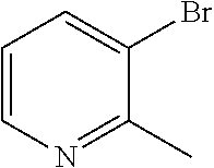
C1=CN=C(C)C(Br)=C1
